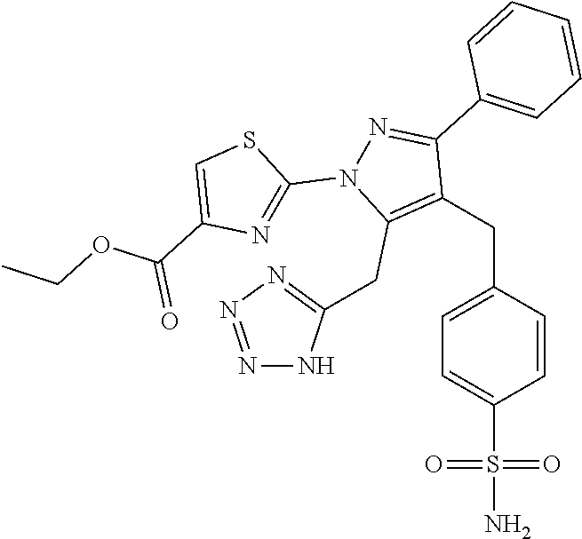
C(C1=CC=C(S(N)(=O)=O)C=C1)C1=C(CC2=NN=NN2)N(C2=NC(C(OCC)=O)=CS2)N=C1C1=CC=CC=C1
